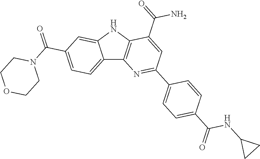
C12=CC=C(C(=O)N3CCOCC3)C=C1NC1=C2N=C(C2=CC=C(C(=O)NC3CC3)C=C2)C=C1C(=O)N
